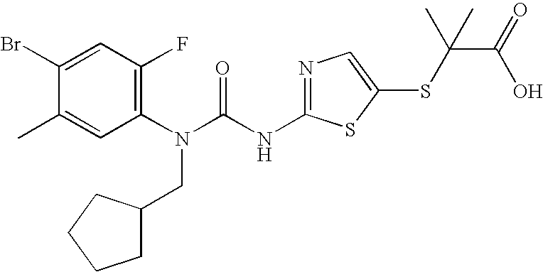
C1(Br)=CC(F)=C(N(C(NC2=NC=C(SC(C(O)=O)(C)C)S2)=O)CC2CCCC2)C=C1C
